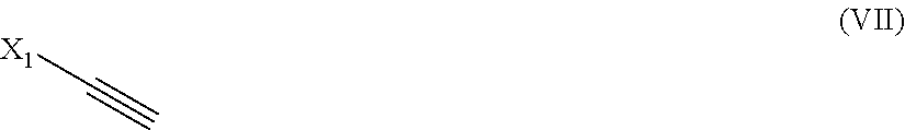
[X1]C#C
